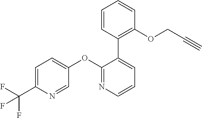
C1=C(C(F)(F)F)N=CC(OC2=NC=CC=C2C2=C(OCC#C)C=CC=C2)=C1
